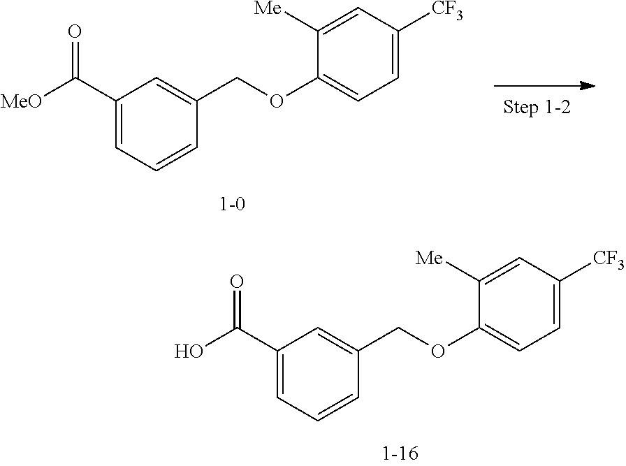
C1(C(O)=O)=CC=CC(COC2=CC=C([CF3])C=C2[Me])=C1.C1(C([MeO])=O)=CC=CC(COC2=CC=C([CF3])C=C2[Me])=C1
